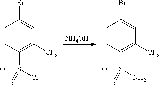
[NH4OH].C1=CC(S(=O)(=O)Cl)=C([CF3])C=C1Br.C1=CC(S(=O)(=O)N)=C([CF3])C=C1Br
